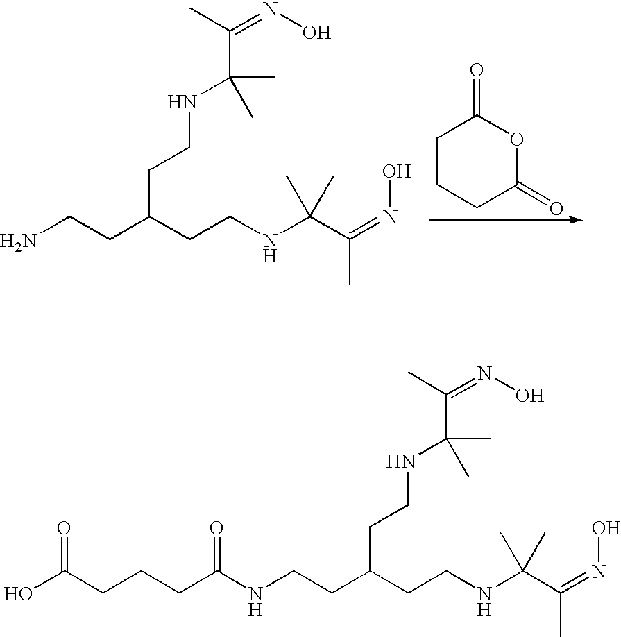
C1CCC(=O)OC1=O.NCCC(CCNC(C(=NO)C)(C)C)CCNC(C(=NO)C)(C)C.N(CCC(CCNC(C(=NO)C)(C)C)CCNC(C(=NO)C)(C)C)C(CCCC(O)=O)=O
